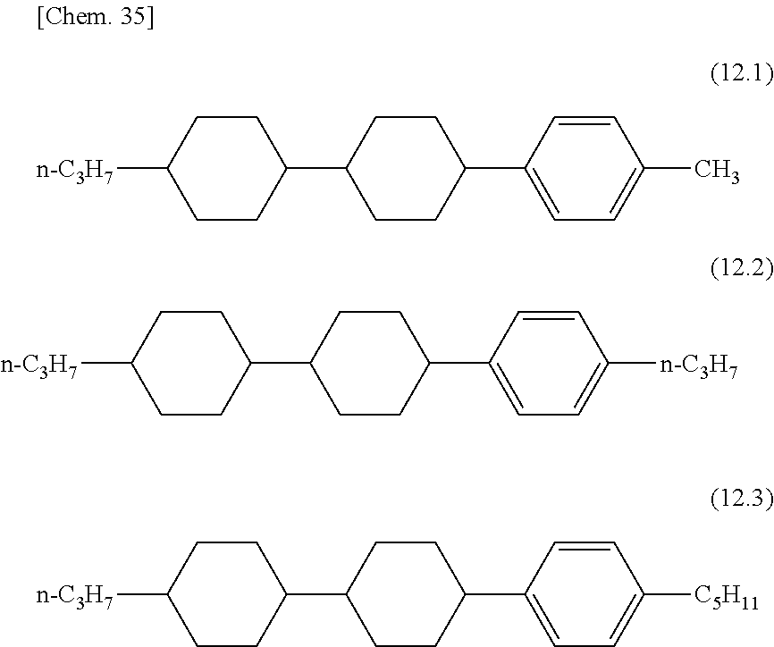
C1C(C2CCC([n-C3H7])CC2)CCC(C2=CC=C(C)C=C2)C1.C1C(C2CCC([n-C3H7])CC2)CCC(C2=CC=C([n-C3H7])C=C2)C1.C1C(C2CCC([n-C3H7])CC2)CCC(C2=CC=C([C5H11])C=C2)C1
